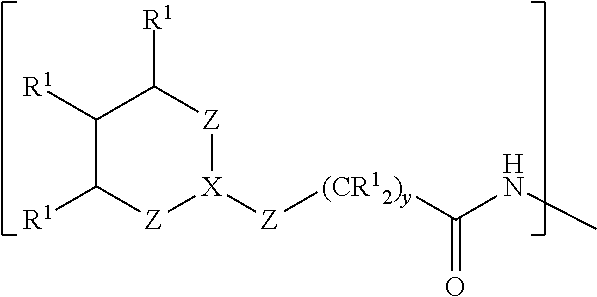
C1([R1])C([R1])[Z][X]([Z][(CR12)y]C(=O)NC)[Z]C1[R1]
